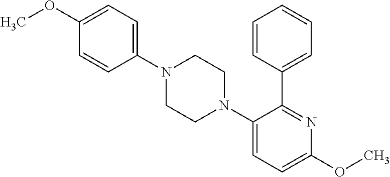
C1(N2CCN(C3=CC=C(OC)N=C3C3=CC=CC=C3)CC2)=CC=C(OC)C=C1
